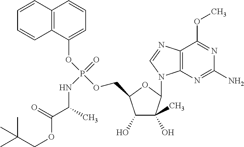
C1(O)C(C)(O)C(N2C3=C(N=C2)C(OC)=NC(N)=N3)OC1COP(OC1=CC=CC2=C1C=CC=C2)(=O)NC(C(OCC(C)(C)C)=O)C
